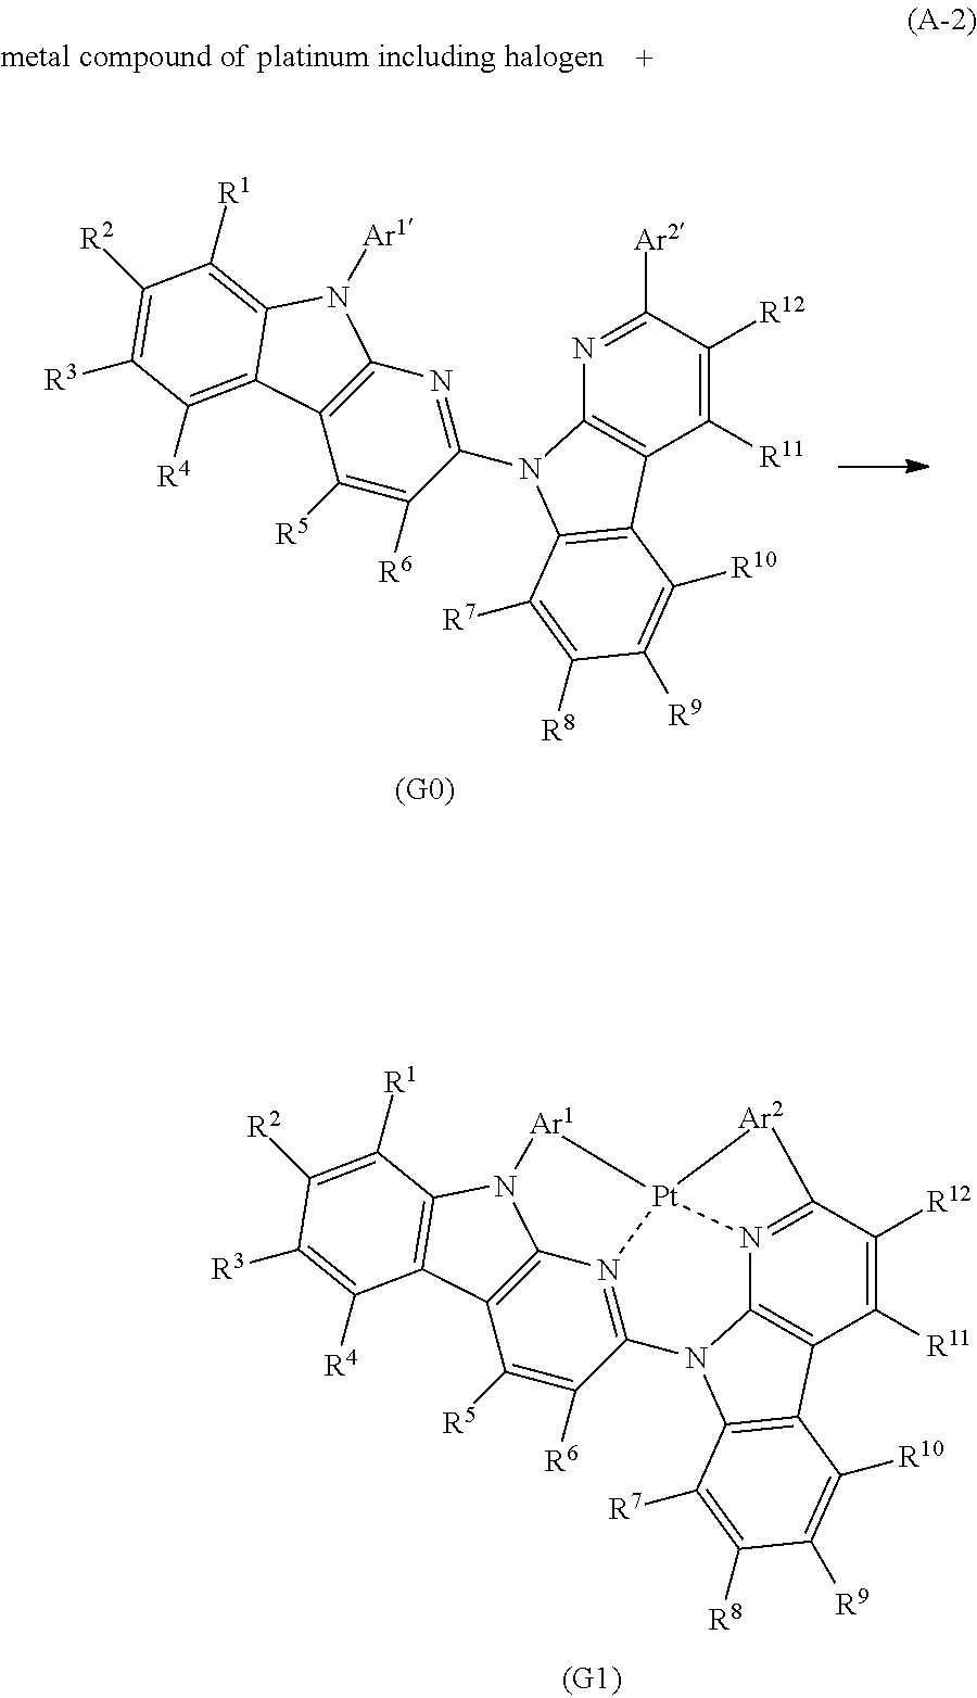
C1([R11])=C([R12])C([Ar2])=NC2=C1C1=C(N2C2=NC3=C(C([R5])=C2[R6])C2=C([R4])C([R3])=C([R2])C([R1])=C2N3[Ar1])C([R7])=C([R8])C([R9])=C1[R10].C1([R11])=C([R12])C2=N3C4=C1C1=C(N4C4=N5C6=C(C([R5])=C4[R6])C4=C(N6[Ar1][Pt]35[Ar2]2)C([R1])=C([R2])C([R3])=C4[R4])C([R7])=C([R8])C([R9])=C1[R10]
